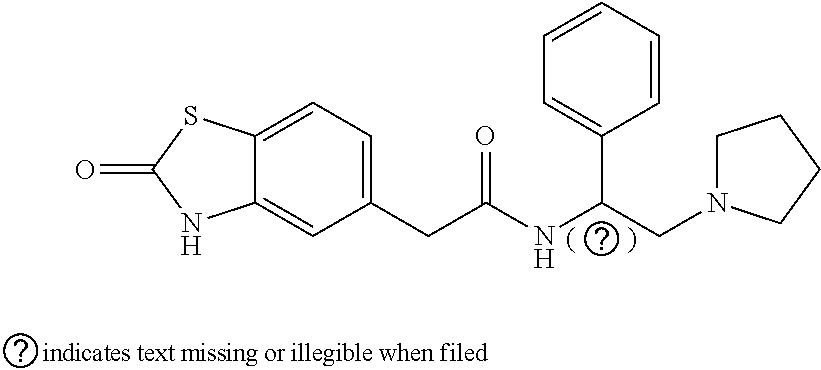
C12=CC(CC(NC(CN3CCCC3)C3=CC=CC=C3)=O)=CC=C1SC(=O)N2
